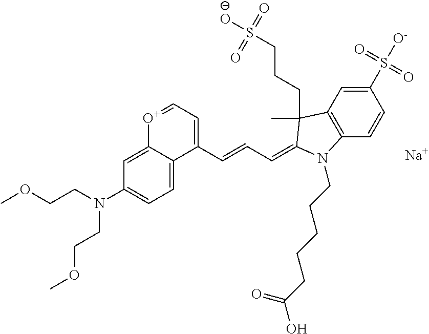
[Na].C1=C2[O+]=CC=C(C=CC=C3C(CCCS(=O)(=O)[O-])(C)C4=C(C=CC(S(=O)(=O)[O-])=C4)N3CCCCCC(=O)O)C2=CC=C1N(CCOC)CCOC
